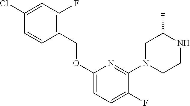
C1(Cl)=CC(F)=C(COC2=CC=C(F)C(N3CCNC(C)C3)=N2)C=C1
